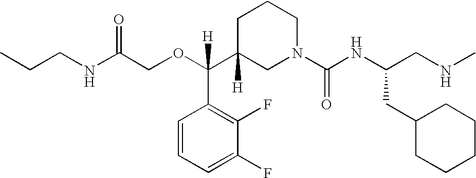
O(C(C1([H])CN(C(NC(CNC)CC2CCCCC2)=O)CCC1)(C1=C(F)C(F)=CC=C1)[H])CC(NCCC)=O
